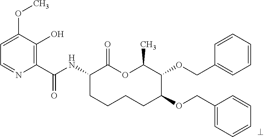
C1(C(NC2CCCCC(OCC3=CC=CC=C3)C(OCC3=CC=CC=C3)C(C)OC2=O)=O)=C(O)C(OC)=CC=N1
